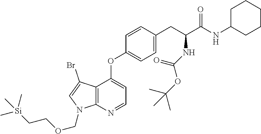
C1(OC2=CC=NC3=C2C(Br)=CN3COCC[Si](C)(C)C)=CC=C(CC(C(=O)NC2CCCCC2)NC(=O)OC(C)(C)C)C=C1
